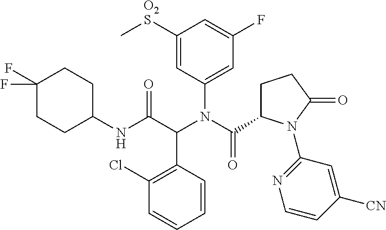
C1(Cl)=C(C(C(NC2CCC(F)(F)CC2)=O)N(C(C2CCC(=O)N2C2=NC=CC([CN])=C2)=O)C2=CC(F)=CC([O2S]C)=C2)C=CC=C1
